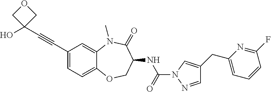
C1(C#CC2(O)COC2)=CC=C2C(=C1)N(C)C(=O)C(NC(N1N=CC(CC3=CC=CC(F)=N3)=C1)=O)CO2
